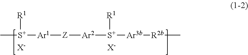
C[S+]([Ar1][Z][Ar2][S+]([Ar3b][R2b]C)[R1])[R1].[X-].[X-]
